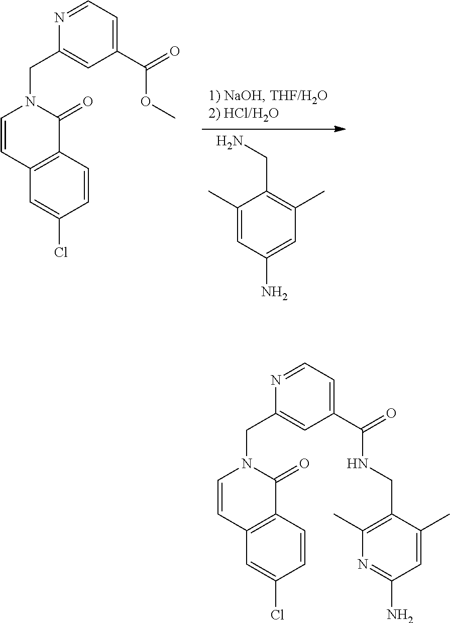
C1(C)=CC(N)=CC(C)=C1CN.C1=C(Cl)C=CC2=C1C=CN(CC1=CC(C(=O)OC)=CC=N1)C2=O.C1=C(Cl)C=CC2=C1C=CN(CC1=CC(C(=O)NCC3=C(C)N=C(N)C=C3C)=CC=N1)C2=O
